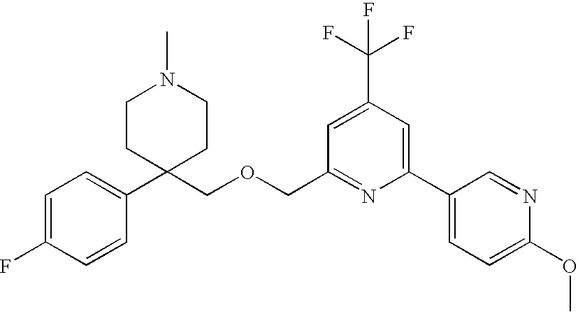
C1=C(F)C=CC(C2(COCC3=NC(C4=CC=C(OC)N=C4)=CC(C(F)(F)F)=C3)CCN(C)CC2)=C1
